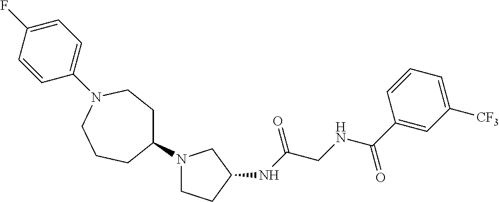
N1(C2CCN(C3=CC=C(F)C=C3)CCC2)CCC(NC(CNC(C2=CC([CF3])=CC=C2)=O)=O)C1
